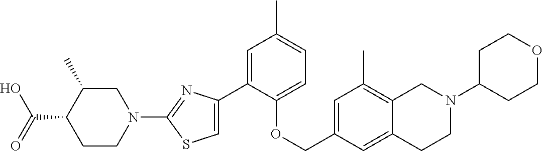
C1(C2=CSC(N3CC(C)C(C(=O)O)CC3)=N2)=CC(C)=CC=C1OCC1=CC(C)=C2C(=C1)CCN(C1CCOCC1)C2
